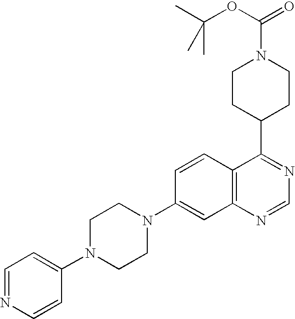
C12=C(N=CN=C1C1CCN(C(OC(C)(C)C)=O)CC1)C=C(N1CCN(C3=CC=NC=C3)CC1)C=C2
